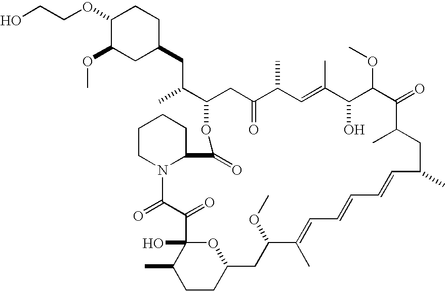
C1(OCCO)C(OC)CC(CC(C)C2OC(=O)C3N(C(=O)C(=O)C4(O)OC(CC(OC)C(C)=CC=CC=CC(C)CC(C)C(=O)C(OC)C(O)C(C)=CC(C)C(=O)C2)CCC4C)CCCC3)CC1
